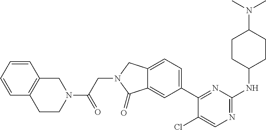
C1(Cl)=CN=C(NC2CCC(N(C)C)CC2)N=C1C1=CC=C2C(=C1)C(=O)N(CC(=O)N1CC3=C(CC1)C=CC=C3)C2
